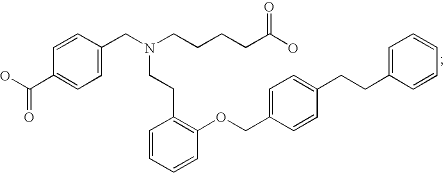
OC(C1=CC=C(CN(CCCCC(O)=O)CCC2=C(OCC3=CC=C(CCC4=CC=CC=C4)C=C3)C=CC=C2)C=C1)=O
